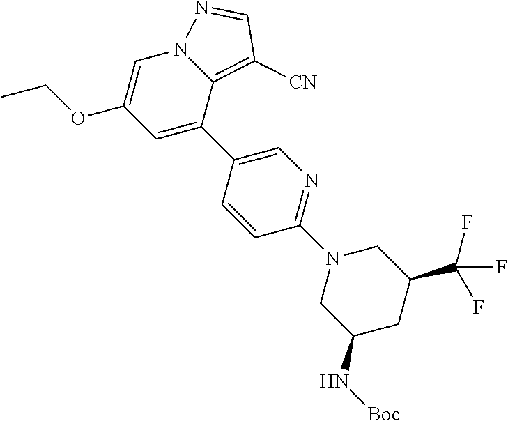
C1=C(C2=CC(OCC)=CN3C2=C([CN])C=N3)C=CC(N2CC(N[Boc])CC(C(F)(F)F)C2)=N1
